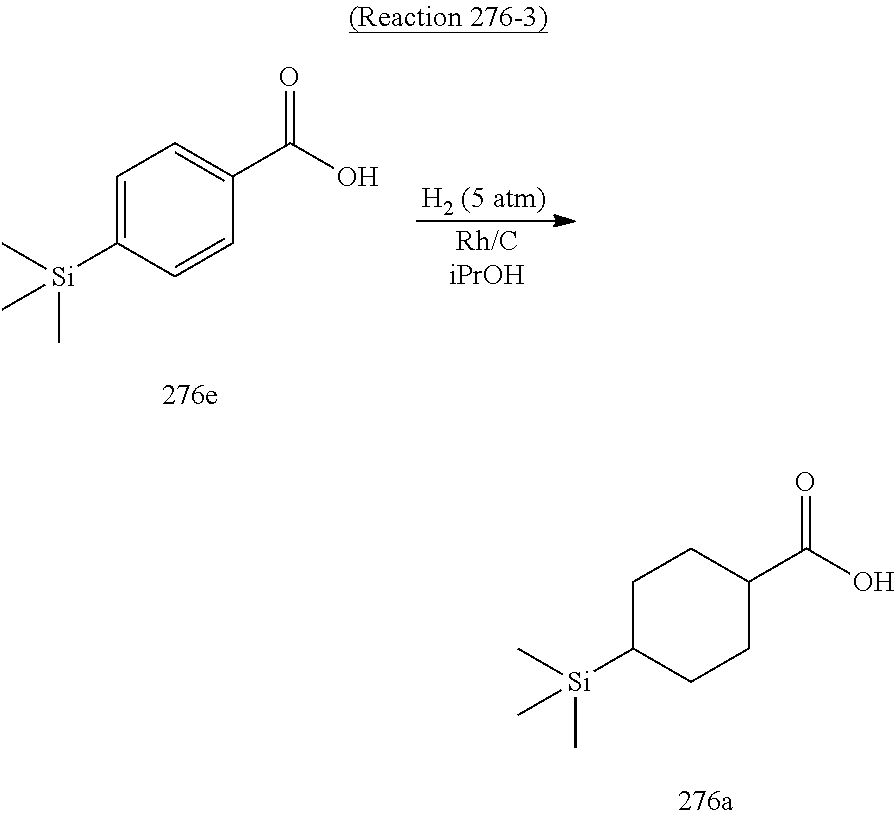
C1=C([Si](C)(C)C)C=CC(C(O)=O)=C1.[Rh/CiPrOH].C1C([Si](C)(C)C)CCC(C(O)=O)C1
